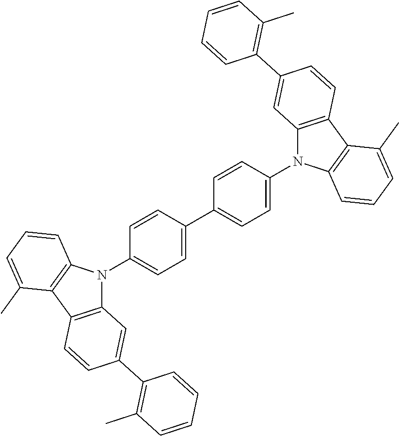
C1=CC(C2=CC=C(N3C4=C(C5=C3C=CC=C5C)C=CC(C3=C(C)C=CC=C3)=C4)C=C2)=CC=C1N1C2=C(C3=C1C=CC=C3C)C=CC(C1=C(C)C=CC=C1)=C2
